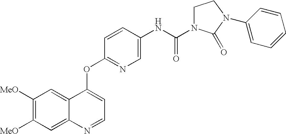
C12=CC([MeO])=C([MeO])C=C1N=CC=C2OC1=NC=C(NC(=O)N2CCN(C3=CC=CC=C3)C2=O)C=C1
